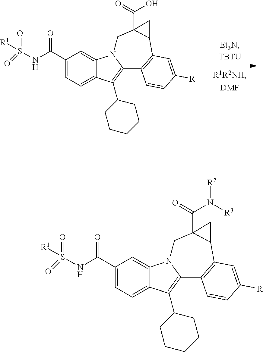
C1(C(NS([R1])(=O)=O)=O)=CC=C2C(=C1)N1C(=C2C2CCCCC2)C2=C(C3C(C(=O)O)(C1)C3)C=C([R])C=C2.C1(C(NS([R1])(=O)=O)=O)=CC=C2C(=C1)N1C(=C2C2CCCCC2)C2=C(C3C(C(=O)N([R3])[R2])(C1)C3)C=C([R])C=C2
